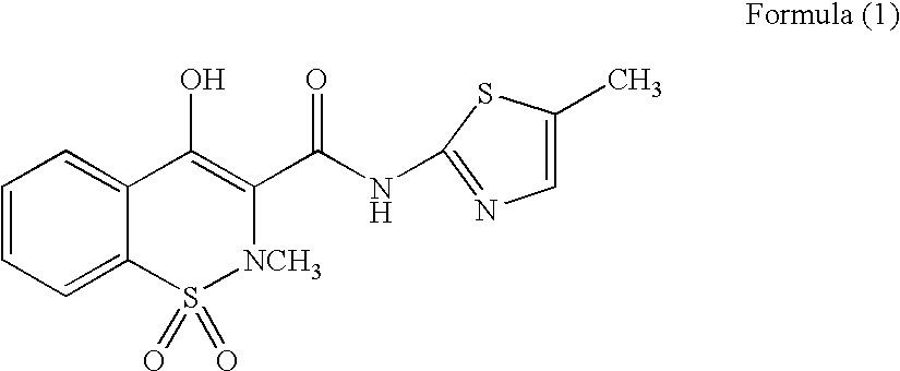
C1=CC=C2C(=C1)C(O)=C(C(NC1=NC=C(C)S1)=O)[NCH3]S2(=O)=O
